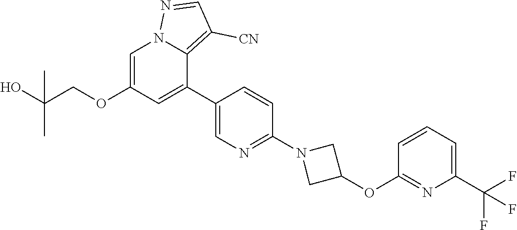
C1=C(OCC(O)(C)C)C=C(C2=CN=C(N3CC(OC4=NC(C(F)(F)F)=CC=C4)C3)C=C2)C2=C([CN])C=NN12
